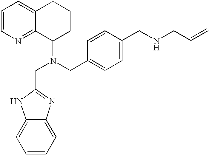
C1=CC=C2C(=N1)C(N(CC1=CC=C(CNCC=C)C=C1)CC1=NC3=CC=CC=C3N1)CCC2
